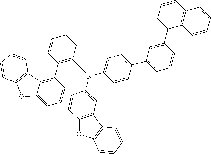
N(C1=CC=C(C2=CC=CC(C3=CC=CC4=C3C=CC=C4)=C2)C=C1)(C1=C(C2=C3C(=CC=C2)OC2=C3C=CC=C2)C=CC=C1)C1=CC2=C(OC3=C2C=CC=C3)C=C1
